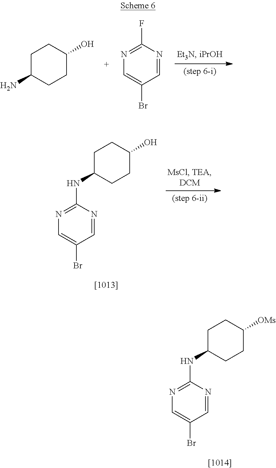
C1C(N)CCC(O)C1.N1=C(F)N=CC(Br)=C1.N1=C(NC2CCC(O)CC2)N=CC(Br)=C1.N1=C(NC2CCC([OMs])CC2)N=CC(Br)=C1
